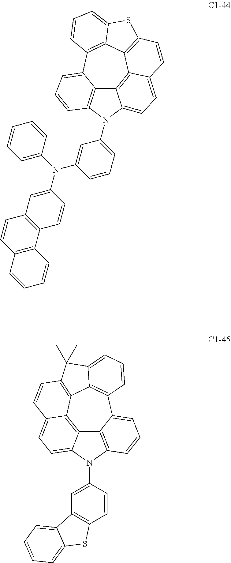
C12=C3C=CC=C1C1=C4C5=C(SC4=CC=C1)C=CC1=CC=C(C2=C51)N3C1=CC=CC(N(C2=CC=CC=C2)C2=CC3=C(C=C2)C2=C(C=C3)C=CC=C2)=C1.C12=C3C4=C5C=CC3=CC=C1N(C1=CC3=C(C=C1)SC1=CC=CC=C31)C1=C2C(=CC=C1)C1=C4C(=CC=C1)C5(C)C
